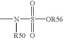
CN(S(=O)([OR56])=O)[R50]
